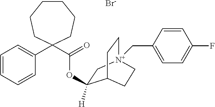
C1CCCC(C(=O)OC2([H])C[N+]3(CC4=CC=C(F)C=C4)CCC2CC3)(C2=CC=CC=C2)CC1.[Br-]
